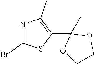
N1=C(Br)SC(C2(C)OCCO2)=C1C
